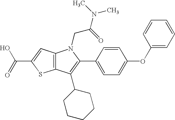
C12=C(C(C3CCCCC3)=C(C3=CC=C(OC4=CC=CC=C4)C=C3)N1CC(=O)N(C)C)SC(C(=O)O)=C2
